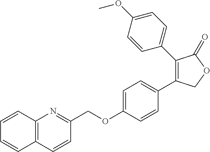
C1=CC(OCC2=NC3=C(C=C2)C=CC=C3)=CC=C1C1=C(C2=CC=C(OC)C=C2)C(=O)OC1
